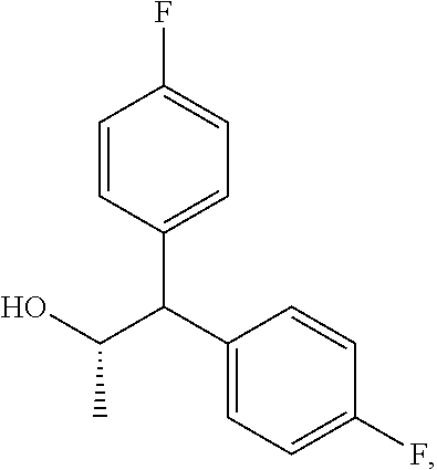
C1=CC(C(C2=CC=C(F)C=C2)C(O)C)=CC=C1F
